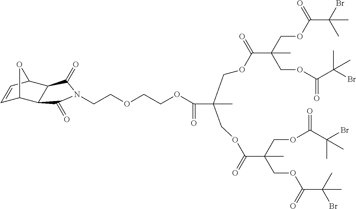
C1=CC2C3C(C1O2)C(=O)N(CCOCCOC(C(C)(COC(=O)C(COC(=O)C(C)(Br)C)(COC(C(C)(Br)C)=O)C)COC(=O)C(COC(C(C)(Br)C)=O)(COC(C(C)(Br)C)=O)C)=O)C3=O
